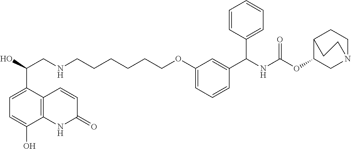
OC(CNCCCCCCOC1=CC=CC(C(NC(OC2CN3CCC2CC3)=O)C2=CC=CC=C2)=C1)C1=CC=C(O)C2=C1C=CC(=O)N2
